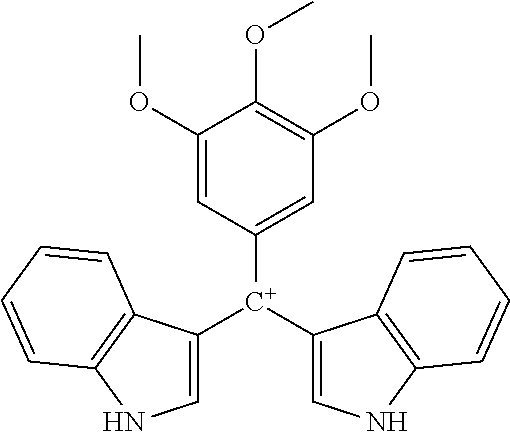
C1([C+](C2=CNC3=C2C=CC=C3)C2=CNC3=C2C=CC=C3)=CC(OC)=C(OC)C(OC)=C1
